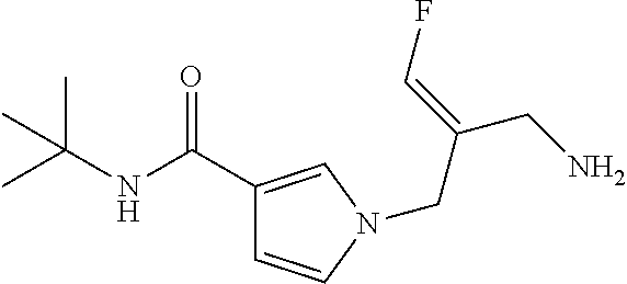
C1(C(NC(C)(C)C)=O)=CN(CC(CN)=CF)C=C1
